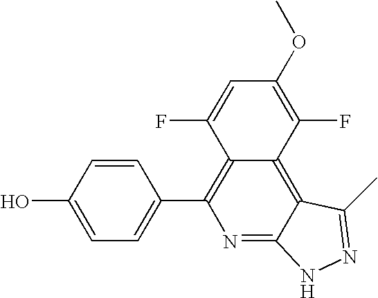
C1=C(O)C=CC(C2=C3C(=C4C(=N2)NN=C4C)C(F)=C(OC)C=C3F)=C1
